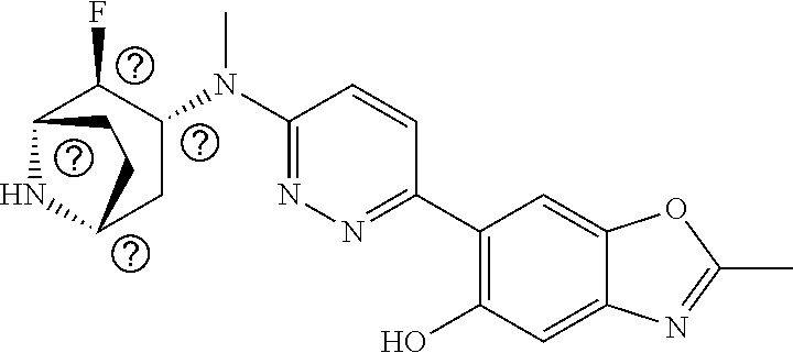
C1(C2=C(O)C=C3C(=C2)OC(C)=N3)=NN=C(N(C2C(F)C3NC(C2)CC3)C)C=C1
